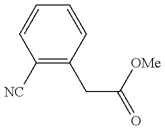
C1([NC])=C(CC(=O)[OMe])C=CC=C1
